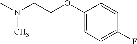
C1(OCCN(C)C)=CC=C(F)C=C1
